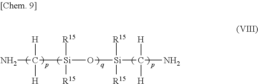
NC([Si](O[Si](C(N)([H])[H])([R15])[R15])([R15])[R15])([H])[H]
